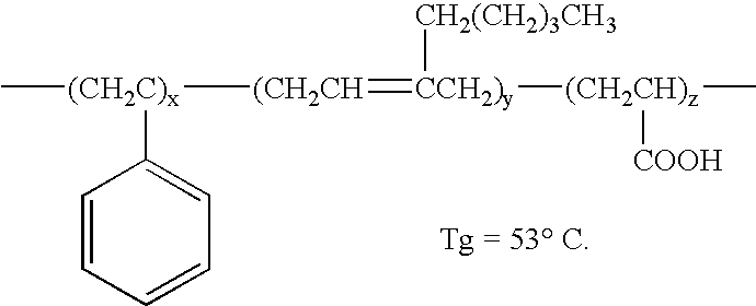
C[(CH2C)x]([(CH2CH]=[CCH2)y]([CH2(CH2)3CH3])[(CH2CH)z](C)[COOH])C1=CC=CC=C1
